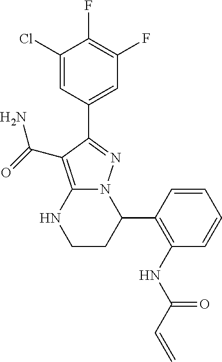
C1(Cl)=CC(C2=NN3C(=C2C(N)=O)NCCC3C2=C(NC(C=C)=O)C=CC=C2)=CC(F)=C1F
